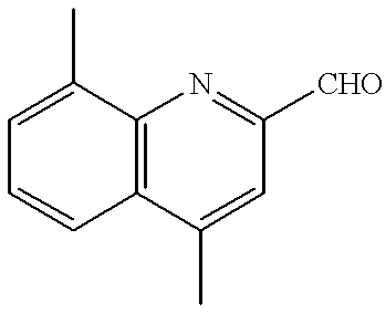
C1=C(C)C2=C(C=C1)C(C)=CC([CHO])=N2
